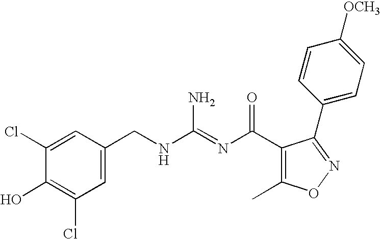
C1=C(CNC(=NC(C2=C(C)ON=C2C2=CC=C([OCH3])C=C2)=O)N)C=C(Cl)C(O)=C1Cl
